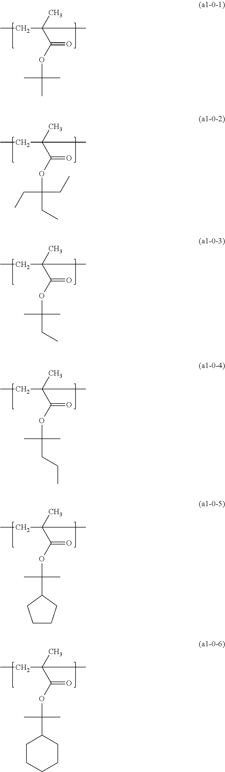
CCC(C)(C(OC(C)(C)C)=O)C.CCC(C)(C(OC(CC)(CC)CC)=O)C.CCC(C)(C(OC(C)(C)CC)=O)C.CCC(C)(C(OC(C)(C)CCC)=O)C.CCC(C)(C(OC(C)(C)C1CCCC1)=O)C.CCC(C)(C(OC(C)(C)C1CCCCC1)=O)C
